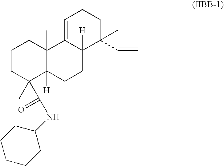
C1CC(C(=O)NC2CCCCC2)(C)C2([H])C(C)(C1)C1=CCCC(C)(C=C)C1([H])CC2
